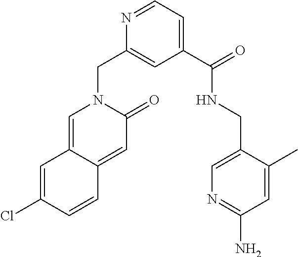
N1=CC=C(C(NCC2=CN=C(N)C=C2C)=O)C=C1CN1C=C2C(=CC1=O)C=CC(Cl)=C2
